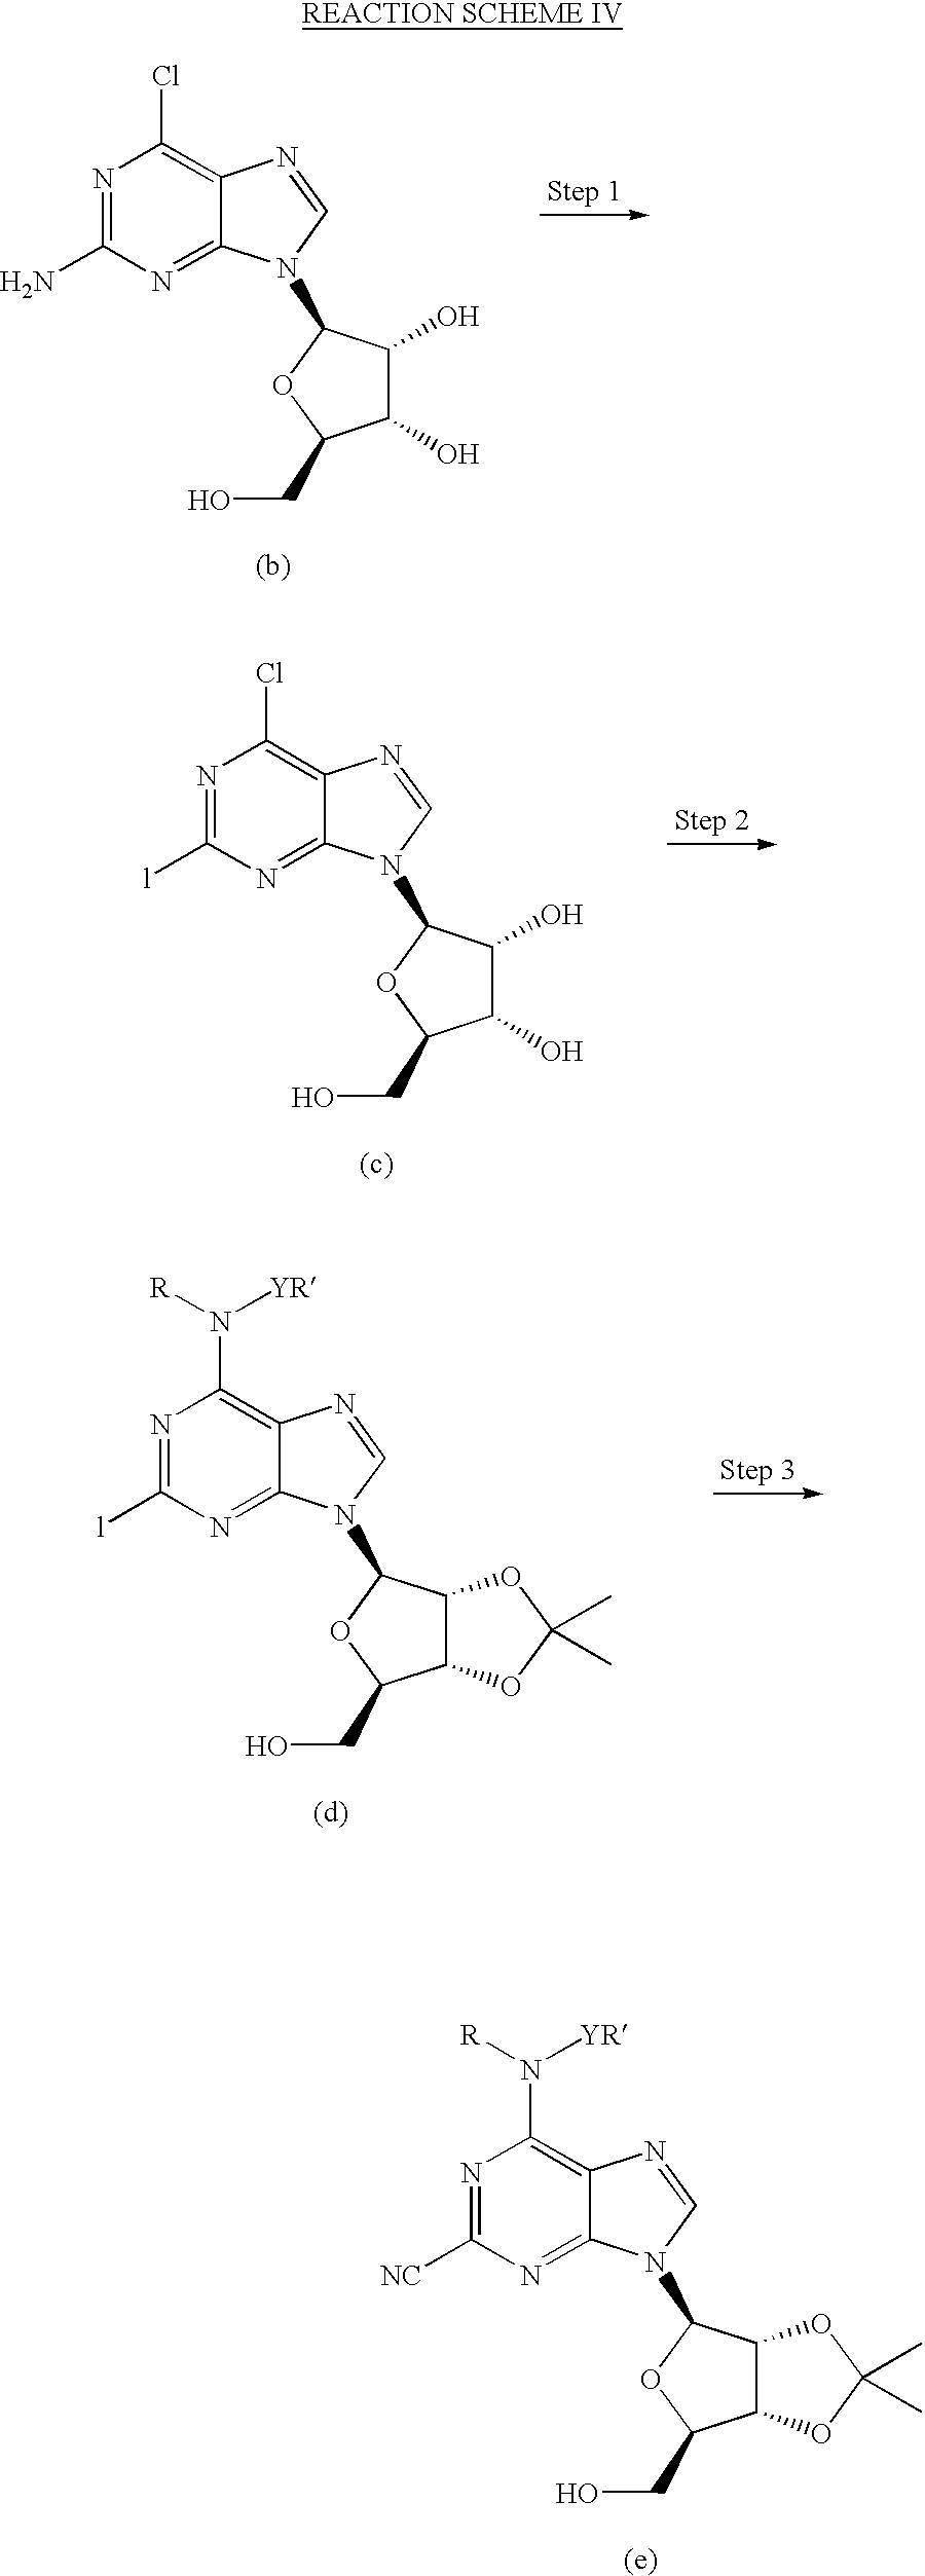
C12=C(Cl)N=C(N)N=C1N(C1C(O)C(O)C(CO)O1)C=N2.C12=C(Cl)N=C([l])N=C1N(C1C(O)C(O)C(CO)O1)C=N2.C12=C(N([R])[YR])N=C([l])N=C1N(C1C3C(C(CO)O1)OC(C)(C)O3)C=N2.C12=C(N([R])[YR])N=C([NC])N=C1N(C1C3C(C(CO)O1)OC(C)(C)O3)C=N2
